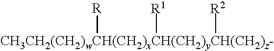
[CH3CH2(CH2)wCH(CH2)xCH(CH2)yCH(CH2)z-]([R2])([R1])[R]
